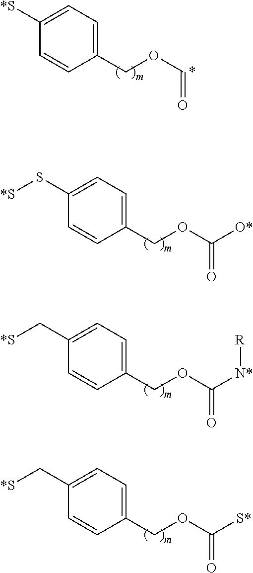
C1(COC=O)=CC=C([*S])C=C1.C1=CC(S[*S])=CC=C1COC(=O)[O*].C1=CC(C[*S])=CC=C1COC(=O)[N*][R].C1=CC(C[*S])=CC=C1COC(=O)[S*]
